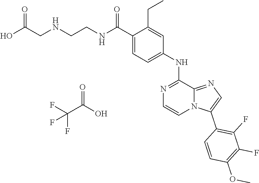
O=C(NCCNCC(O)=O)C1=CC=C(NC2=NC=CN3C2=NC=C3C2=C(F)C(F)=C(OC)C=C2)C=C1CC.O=C(O)C(F)(F)F
